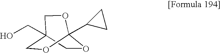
O1CC2(CO)COC1(C1CC1)OC2
